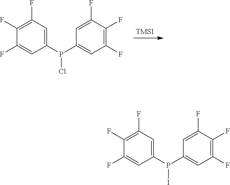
[TMSI].C1(F)=C(F)C=C(P(C2=CC(F)=C(F)C(F)=C2)Cl)C=C1F.C1(F)=C(F)C=C(P(C2=CC(F)=C(F)C(F)=C2)I)C=C1F
